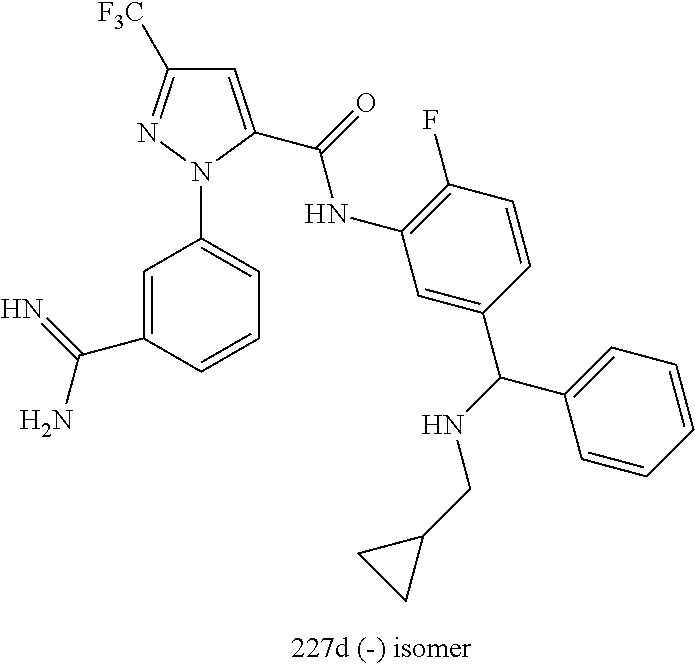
C1=C(C(N)=N)C=CC=C1N1C(C(=O)NC2=C(F)C=CC(C(NCC3CC3)C3=CC=CC=C3)=C2)=CC([F3C])=N1
